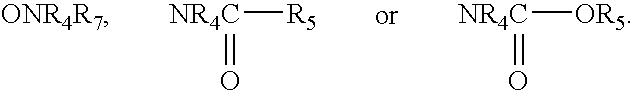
[ONR4R7].[NR4C]([R5])=O.[NR4C]([OR5])=O
